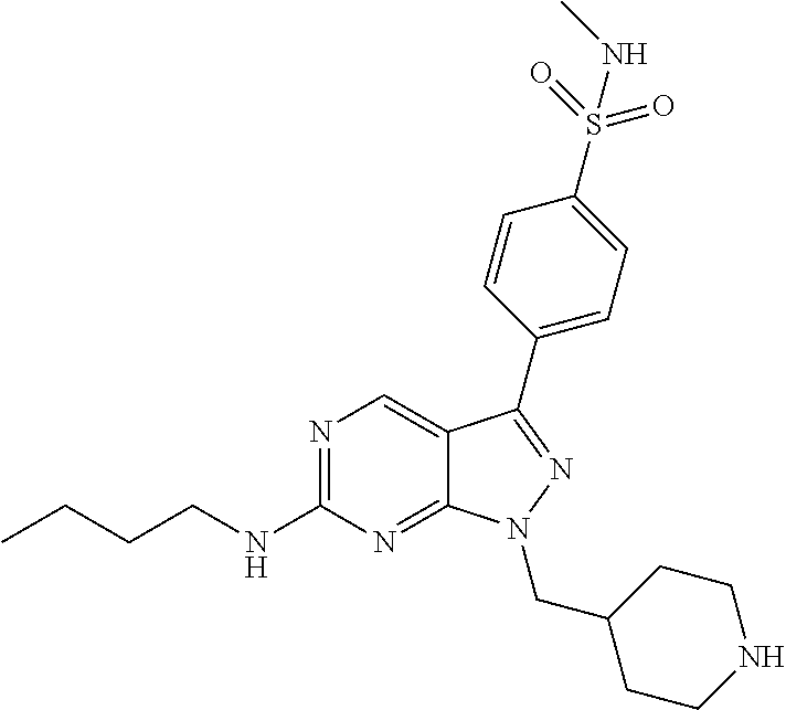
N1=C(NCCCC)N=C2C(=C1)C(C1=CC=C(S(=O)(=O)NC)C=C1)=NN2CC1CCNCC1
